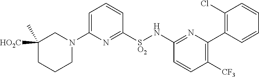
C1([HO2C])(C)CCCN(C2=CC=CC([SO2]NC3=NC(C4=C(Cl)C=CC=C4)=C([CF3])C=C3)=N2)C1
